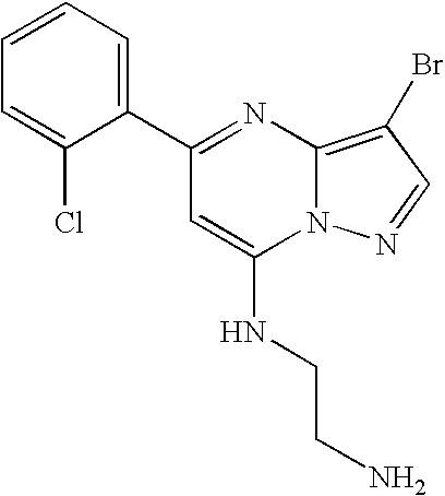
C1(C2=CC=CC=C2Cl)=NC2=C(Br)C=NN2C(NCCN)=C1
